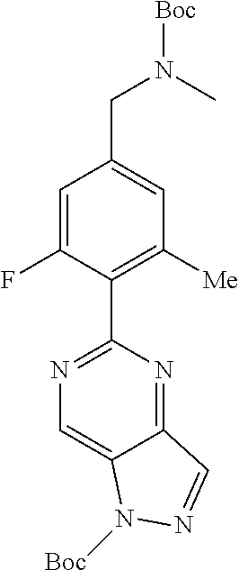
C12=NC(C3=C([Me])C=C(CN([Boc])C)C=C3F)=NC=C1N([Boc])N=C2
